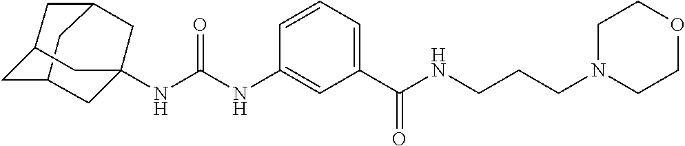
N(C(NC1=CC(C(NCCCN2CCOCC2)=O)=CC=C1)=O)C12CC3CC(CC(C1)C3)C2
